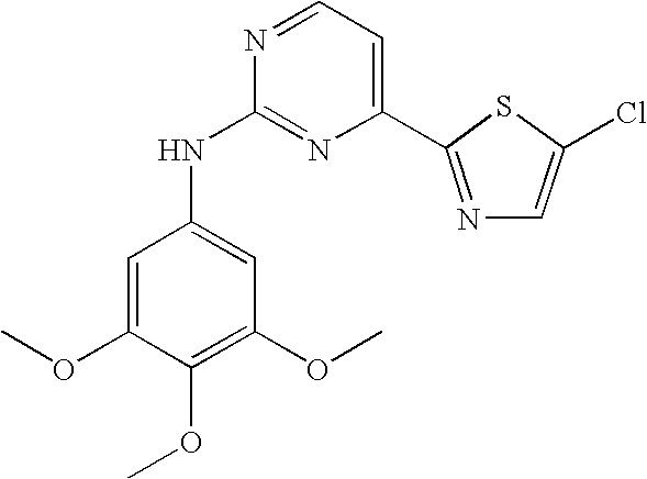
C1=C(OC)C(OC)=C(OC)C=C1NC1=NC(C2=NC=C(Cl)S2)=CC=N1
